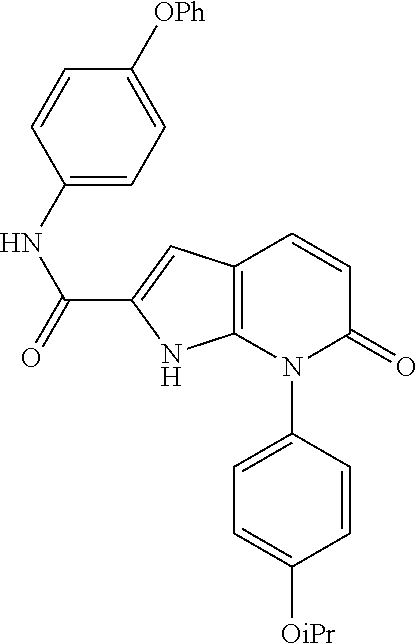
C1=CC(N2C(=O)C=CC3=C2NC(C(NC2=CC=C([OPh])C=C2)=O)=C3)=CC=C1[OiPr]
